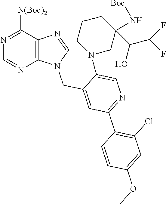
N1=C([N(Boc)2])C2=C(N=C1)N(CC1=CC(C3=C(Cl)C=C(OC)C=C3)=NC=C1N1CC(N[Boc])(C(O)C(F)F)CCC1)C=N2
